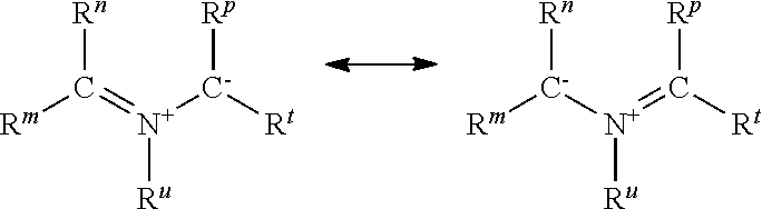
[Rm]C(=[N+]([C-]([Rt])[Rp])[Ru])[Rn].[Rm][C-]([N+](=C([Rt])[Rp])[Ru])[Rn]
